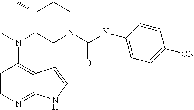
C1=CN=C2C(=C1N(C)C1CN(C(NC3=CC=C([CN])C=C3)=O)CCC1C)C=CN2
